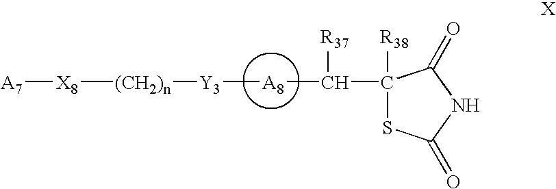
[X8]([(CH2)n][Y3][A8]C([R37])C1([R38])SC(=O)NC1=O)[A7]
